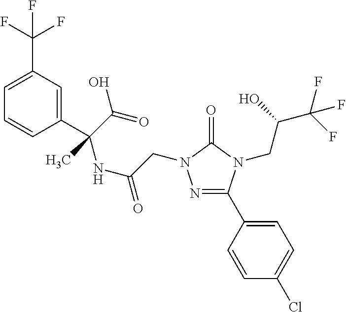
N1=C(C2=CC=C(Cl)C=C2)N(CC(C(F)(F)F)O)C(=O)N1CC(NC(C1=CC(C(F)(F)F)=CC=C1)(C(=O)O)C)=O
